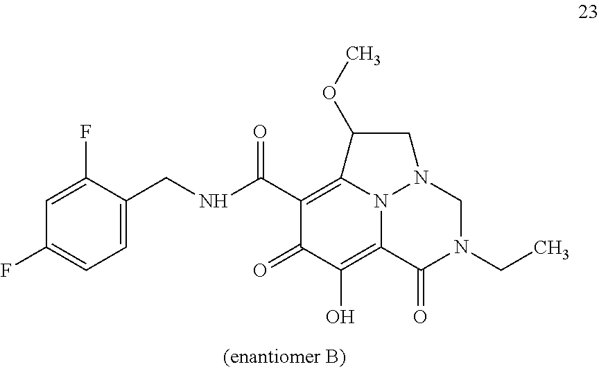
N(C(C1=C2N3C(=C(O)C1=O)C(=O)N(CC)CN3CC2OC)=O)CC1=CC=C(F)C=C1F
